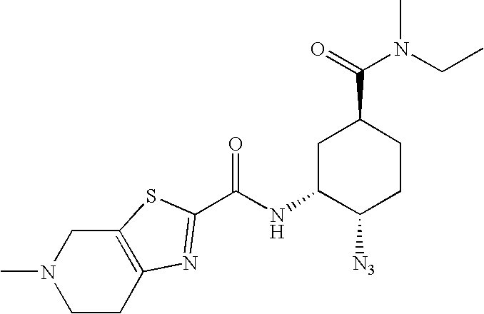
C12=C(CCN(C)C1)N=C(C(NC1C([N3])CCC(C(=O)N(CC)C)C1)=O)S2
